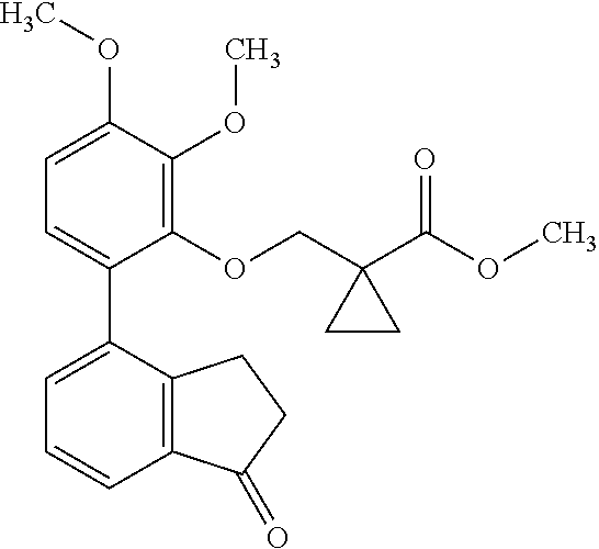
C1=C(OC)C(OC)=C(OCC2(C(OC)=O)CC2)C(C2=CC=CC3=C2CCC3=O)=C1
